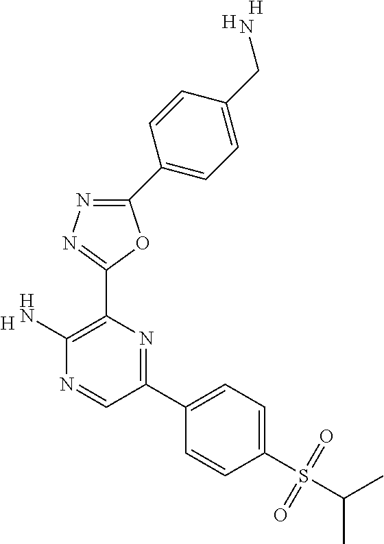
[H].C1(N)=C(C2=NN=C(C3=CC=C(CN)C=C3)O2)N=C(C2=CC=C(S(C(C)C)(=O)=O)C=C2)C=N1.[H].[H]
